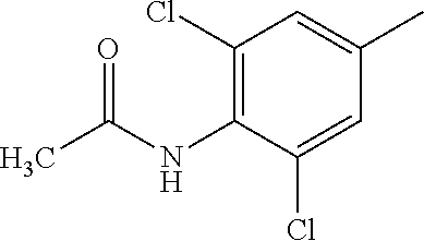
C1(NC(C)=O)=C(Cl)C=C(C)C=C1Cl
